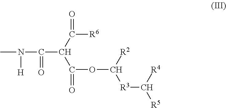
N(C)(C(C(C([R6])=O)C(OC([R3]C([R5])[R4])[R2])=O)=O)[H]
